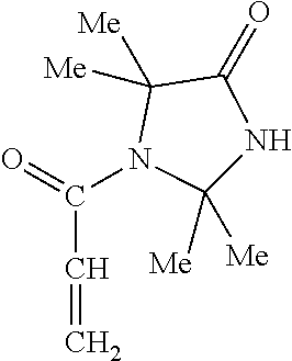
C1([Me])([Me])NC(=O)C([Me])([Me])N1C(=O)C=C
